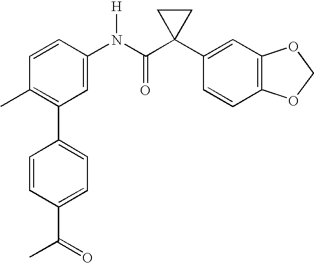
C1=CC(N(C(C2(C3=CC4=C(C=C3)OCO4)CC2)=O)[H])=CC(C2=CC=C(C(=O)C)C=C2)=C1C
